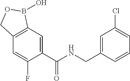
C1=C(C(NCC2=CC(Cl)=CC=C2)=O)C(F)=CC2=C1B(O)OC2
